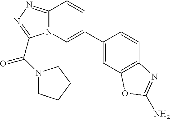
N12C(=NN=C1C(N1CCCC1)=O)C=CC(C1=CC3=C(C=C1)N=C(N)O3)=C2
